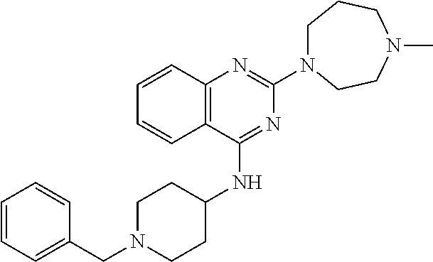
C12=C(C(NC3CCN(CC4=CC=CC=C4)CC3)=NC(N3CCCN(C)CC3)=N1)C=CC=C2
